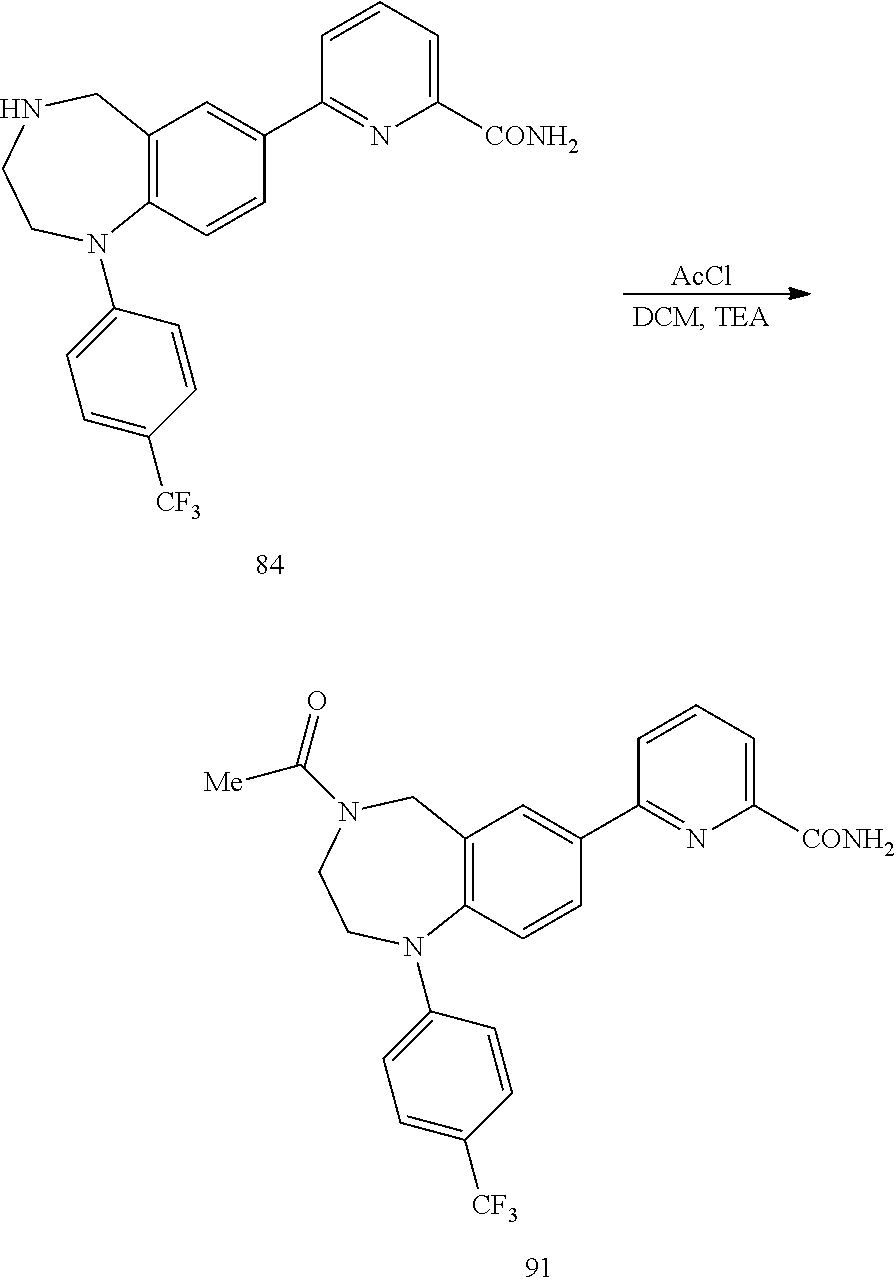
C12=C(C=CC(C3=NC([CONH2])=CC=C3)=C1)N(C1=CC=C([CF3])C=C1)CCN(C([Me])=O)C2.C12=C(C=CC(C3=NC([CONH2])=CC=C3)=C1)N(C1=CC=C([CF3])C=C1)CCNC2.[AcCl]
